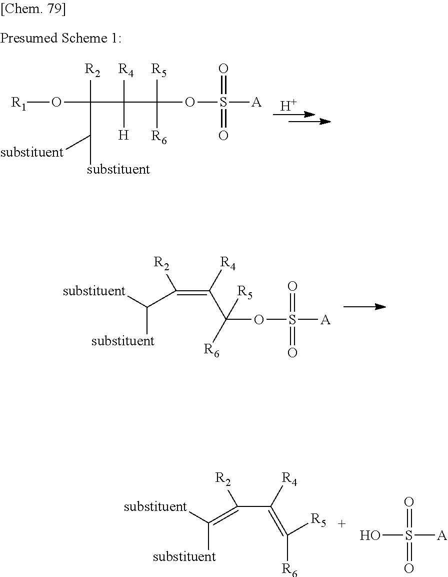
[H].[R1]OC(C(C(OS([A])(=O)=O)([R5])[R6])([R4])[H])([R2])C([substituent])[substituent].C(OS([A])(=O)=O)([R5])([R6])C([R4])=C(C([substituent])[substituent])[R2].C([R5])([R6])=C([R4])C(=C([substituent])[substituent])[R2].S(=O)(=O)([A])O
